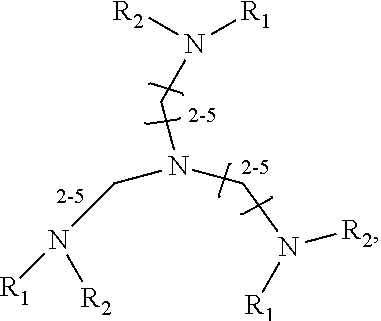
C(N(CN([R2])[R1])CN([R2])[R1])N([R1])[R2]
